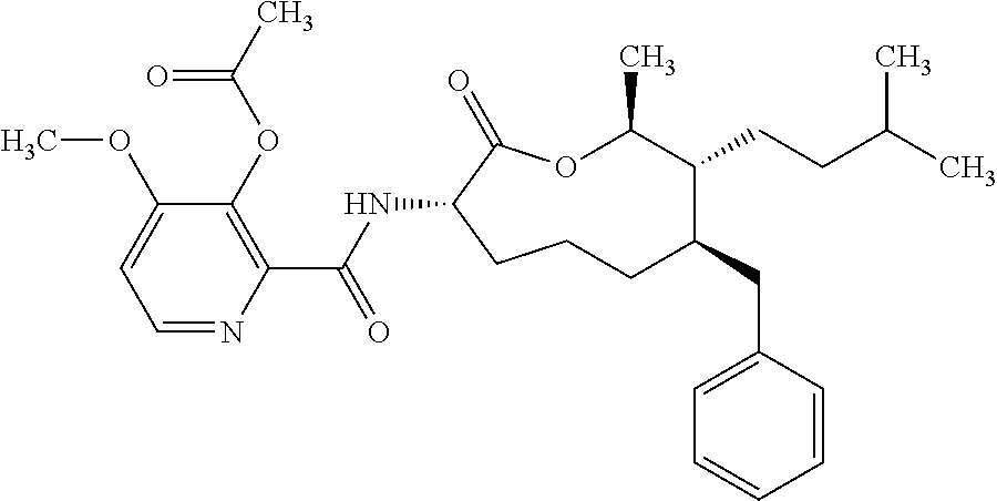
C1CC(NC(C2=C(OC(C)=O)C(OC)=CC=N2)=O)C(=O)OC(C)C(CCC(C)C)C(CC2=CC=CC=C2)C1
